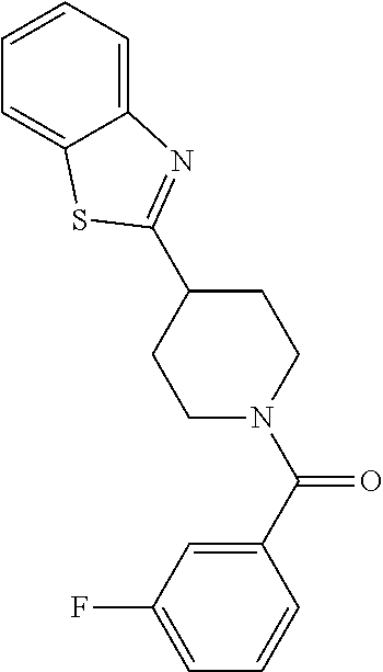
C1(C2=NC3=CC=CC=C3S2)CCN(C(C2=CC(F)=CC=C2)=O)CC1
